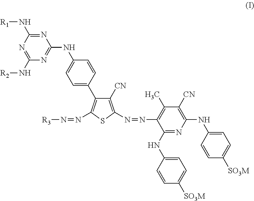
C1([CN])=C(N=NC2=C(C)C([CN])=C(NC3=CC=C([SO3M])C=C3)N=C2NC2=CC=C([SO3M])C=C2)SC(N=N[R3])=C1C1=CC=C(NC2=NC(N[R2])=NC(N[R1])=N2)C=C1
